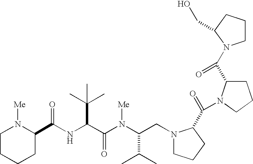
N(C(C(N(C(C(C)C)CN1CCCC1C(=O)N1C(C(=O)N2CCCC2CO)CCC1)[Me])=O)C(C)(C)C)C(=O)C1N([Me])CCCC1
